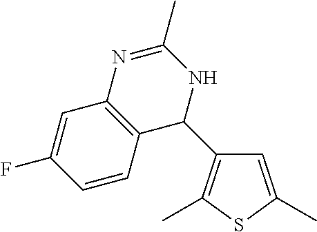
C1=C(C)SC(C)=C1C1NC(C)=NC2=C1C=CC(F)=C2
